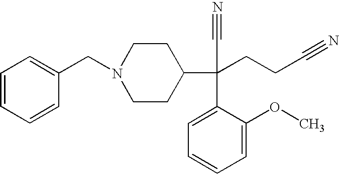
C1=CC=CC(CN2CCC(C(C#N)(C3=CC=CC=C3OC)CCC#N)CC2)=C1
